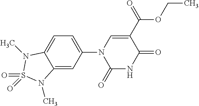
C12=CC(N3C(=O)NC(=O)C(C(=O)OCC)=C3)=CC=C1N(C)S(=O)(=O)N2C
